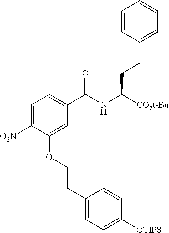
C1=CC(CCC(NC(C2=CC=C([O2N])C(OCCC3=CC=C([OTIPS])C=C3)=C2)=O)[CO2t-Bu])=CC=C1
